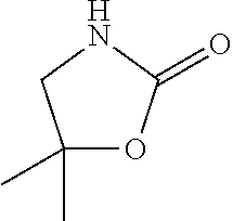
C1(C)(C)OC(=O)NC1
